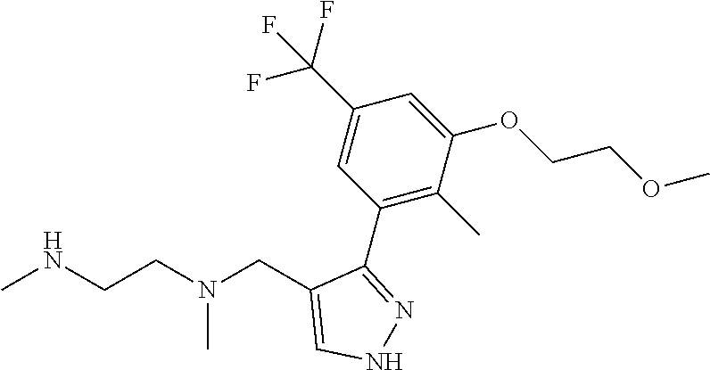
CNCCN(CC1=CNN=C1C1=C(C)C(OCCOC)=CC(C(F)(F)F)=C1)C
